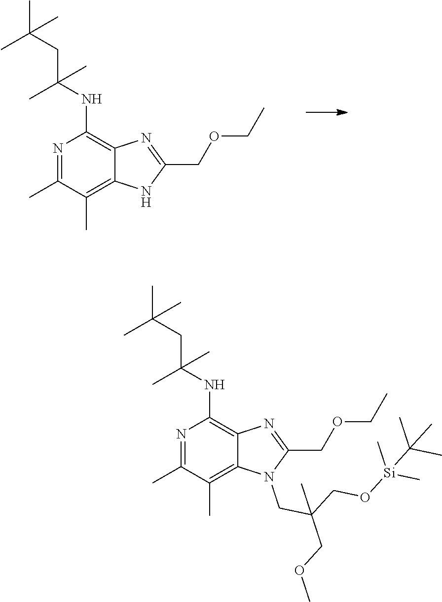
C1(C)=NC(NC(CC(C)(C)C)(C)C)=C2C(=C1C)NC(COCC)=N2.C1(C)=NC(NC(CC(C)(C)C)(C)C)=C2C(=C1C)N(CC(CO[Si](C)(C)C(C)(C)C)(COC)C)C(COCC)=N2
